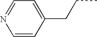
C1=CC(CCC)=CC=N1
